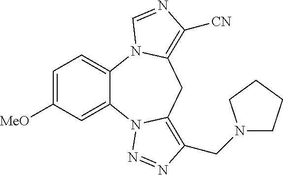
C12=CC=C([MeO])C=C1N1C(=C(CN3CCCC3)N=N1)CC1=C([CN])N=CN21
